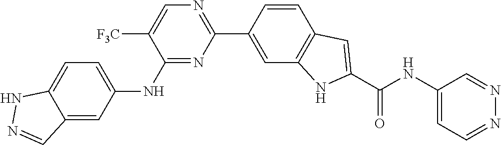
C1=C([F3C])C(NC2=CC=C3C(=C2)C=NN3)=NC(C2=CC3=C(C=C2)C=C(C(NC2=CC=NN=C2)=O)N3)=N1
